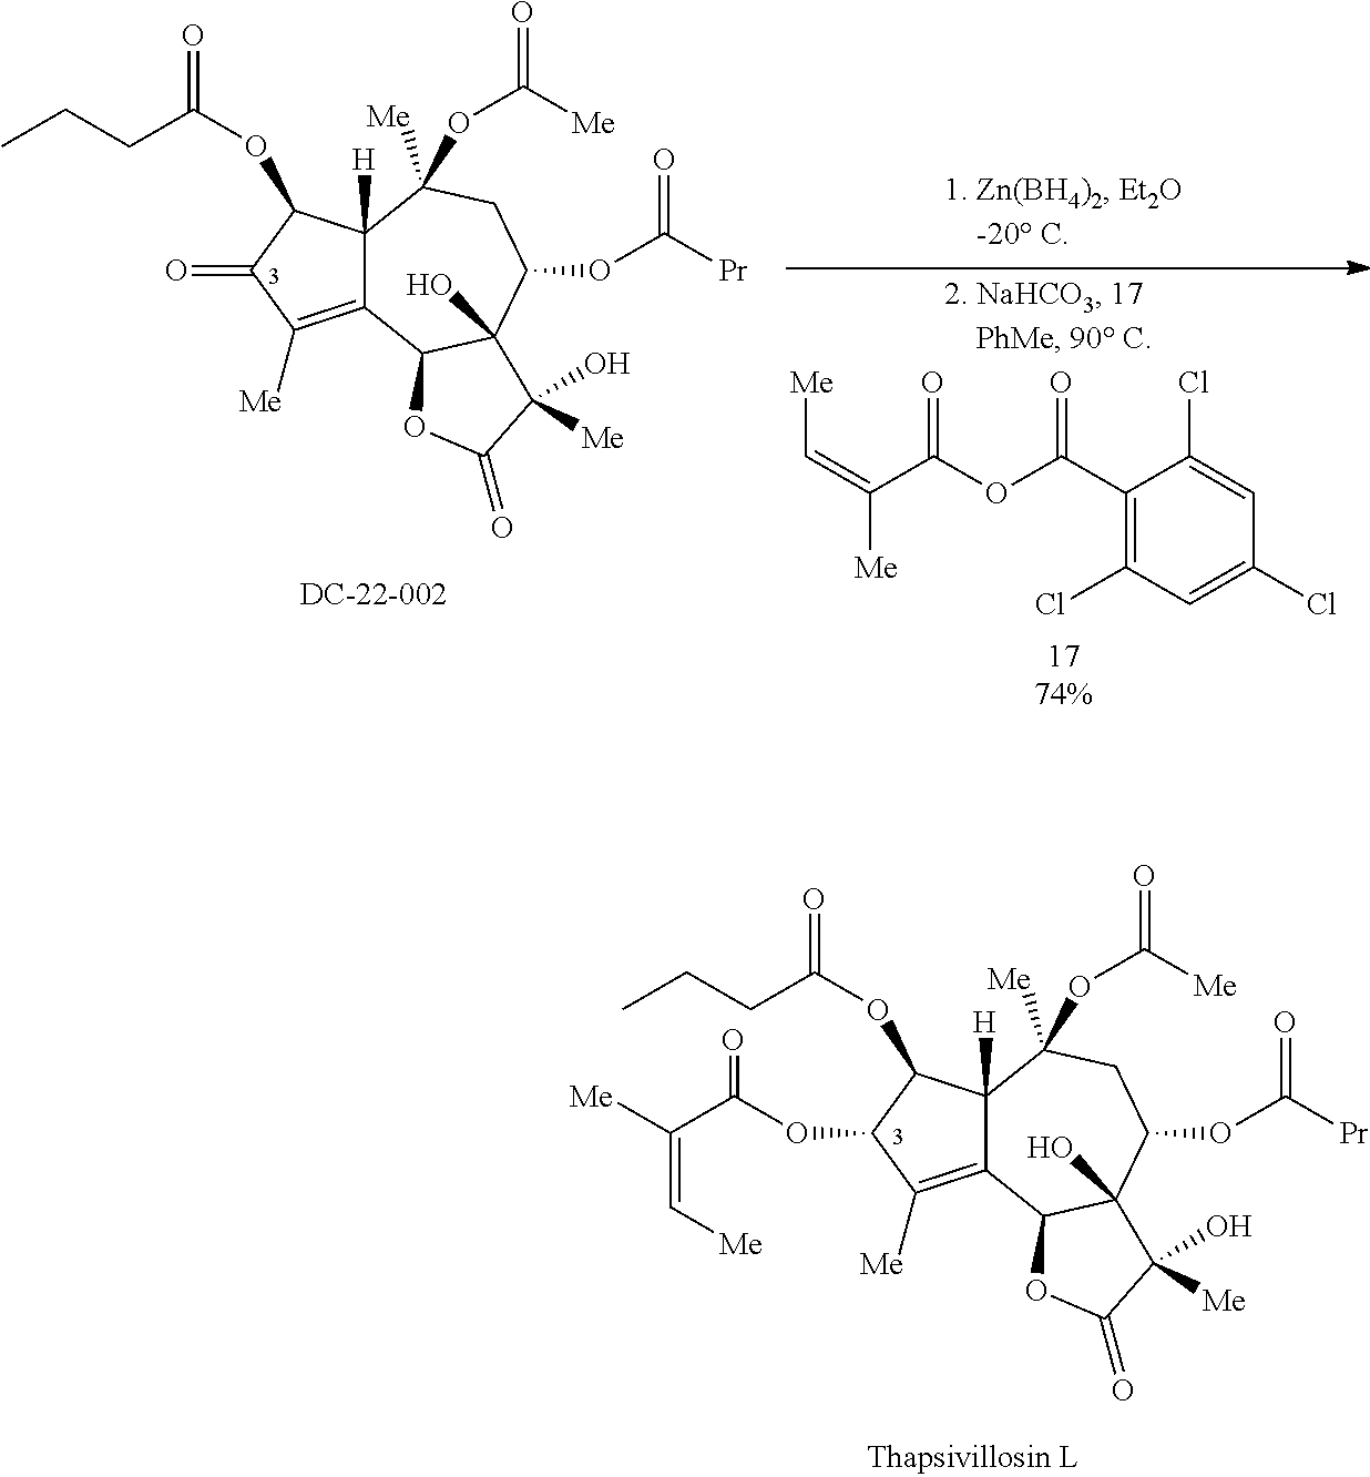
C12=C([Me])C(=O)C(OC(CCC)=O)C1([H])C([Me])(OC(=O)[Me])CC(OC([Pr])=O)C1(O)C2OC(=O)C1([Me])O.C1(C(OC(C(=C[Me])[Me])=O)=O)=C(Cl)C=C(Cl)C=C1Cl.C12=C([Me])C(OC(C([Me])=C[Me])=O)C(OC(CCC)=O)C1([H])C([Me])(OC(=O)[Me])CC(OC([Pr])=O)C1(O)C2OC(=O)C1([Me])O
